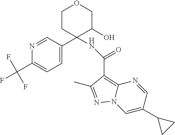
C1CC(C2=CC=C(C(F)(F)F)N=C2)(NC(=O)C2=C3N(C=C(C4CC4)C=N3)N=C2C)C(O)CO1
